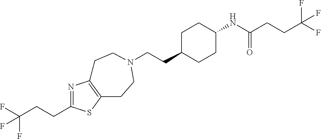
C(C1=NC2=C(S1)CCN(CCC1CCC(NC(CCC(F)(F)F)=O)CC1)CC2)CC(F)(F)F
